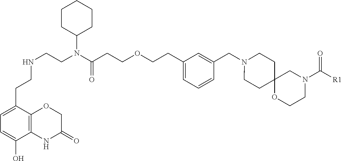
C(CCOCCC1=CC=CC(CN2CCC3(CC2)OCCN(C([R1])=O)C3)=C1)(=O)N(CCNCCC1=CC=C(O)C2=C1OCC(=O)N2)C1CCCCC1
